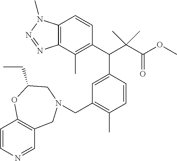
CC1=C(C(C(C(OC)=O)(C)C)C2=CC(CN3CC4=C(C=CN=C4)OC(CC)C3)=C(C)C=C2)C=CC2=C1N=NN2C
